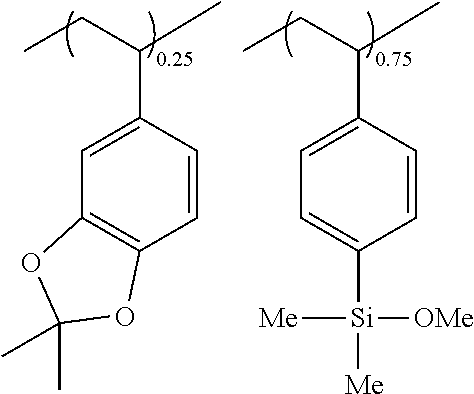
C1=CC(C(CC)C)=CC2=C1OC(C)(C)O2.C1=CC(C(CC)C)=CC=C1[Si]([Me])([OMe])[Me]
